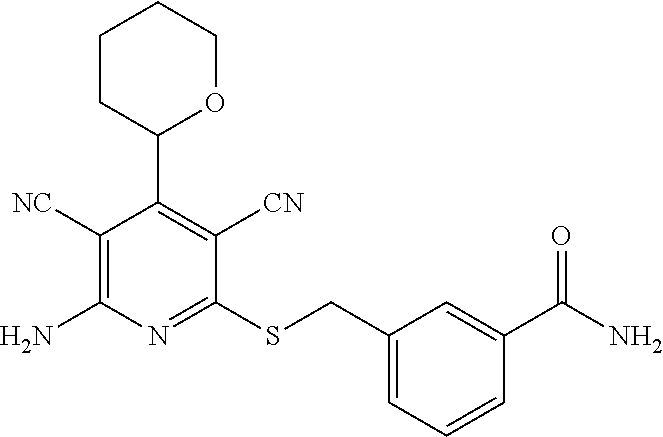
C1([NC])=C(N)N=C(SCC2=CC=CC(C(N)=O)=C2)C([CN])=C1C1OCCCC1
